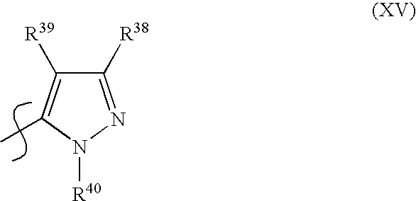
C1([R38])=NN([R40])C(C)=C1[R39]
